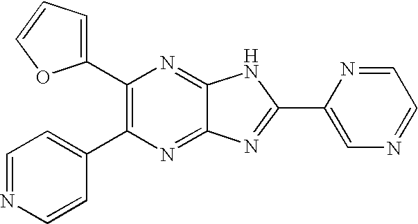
C1(C2=C(C3=CC=NC=C3)N=C3C(=N2)NC(C2=CN=CC=N2)=N3)=CC=CO1
